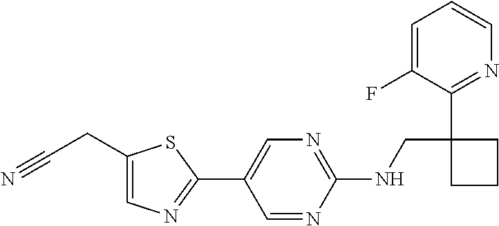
C1=C(F)C(C2(CNC3=NC=C(C4=NC=C(CC#N)S4)C=N3)CCC2)=NC=C1
